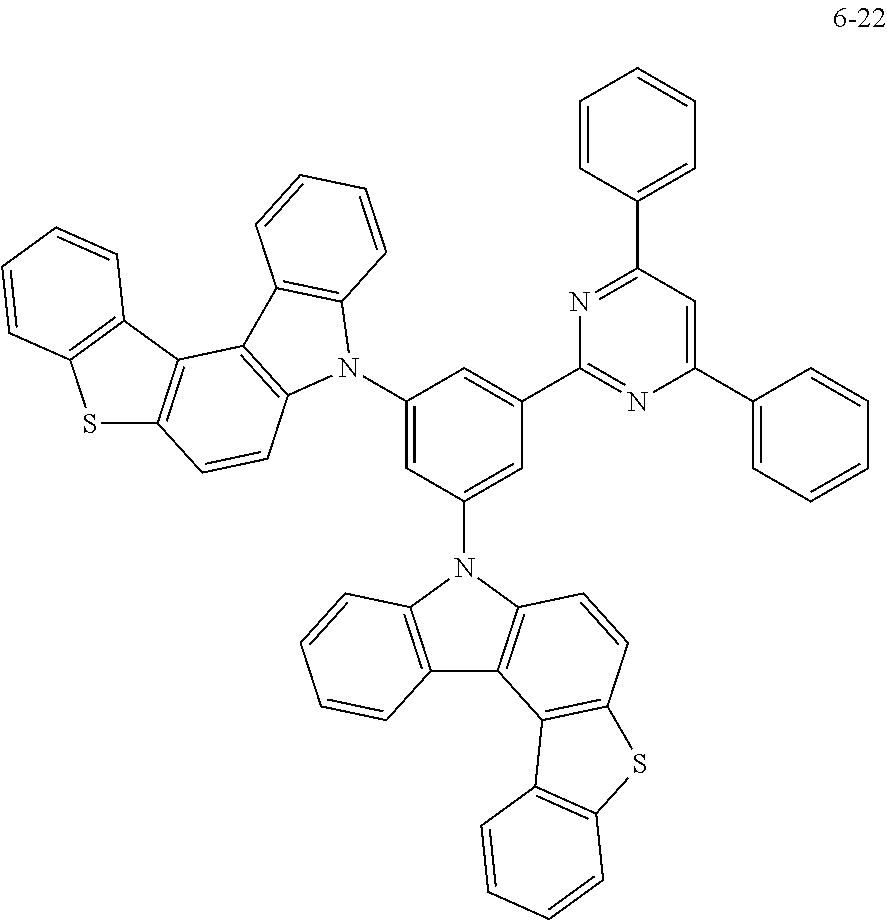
C1(N2C3=C(C4=C2C=CC2=C4C4=C(S2)C=CC=C4)C=CC=C3)=CC(N2C3=C(C4=C2C=CC=C4)C2=C(C=C3)SC3=C2C=CC=C3)=CC(C2=NC(C3=CC=CC=C3)=CC(C3=CC=CC=C3)=N2)=C1
